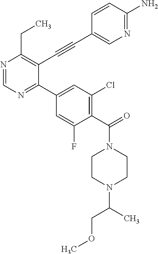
N1=CN=C(C2=CC(Cl)=C(C(=O)N3CCN(C(COC)C)CC3)C(F)=C2)C(C#CC2=CN=C(N)C=C2)=C1CC
